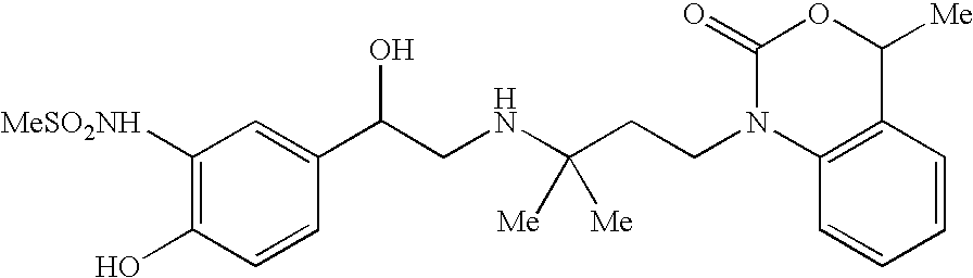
C1([MeSO2NH])=C(O)C=CC(C(CNC(CCN2C3=C(C=CC=C3)C([Me])OC2=O)([Me])[Me])O)=C1
